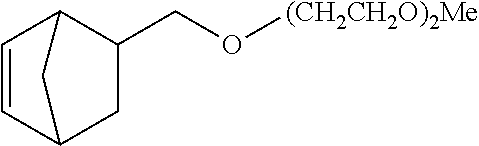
C1=CC2CC(CO[(CH2CH2O)2Me])C1C2
